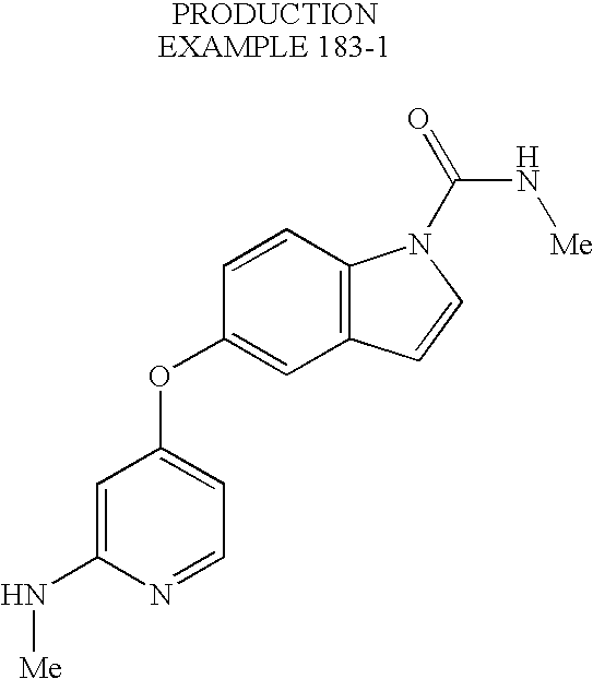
C1=C(N[Me])N=CC=C1OC1=CC2=C(C=C1)N(C(=O)N[Me])C=C2
